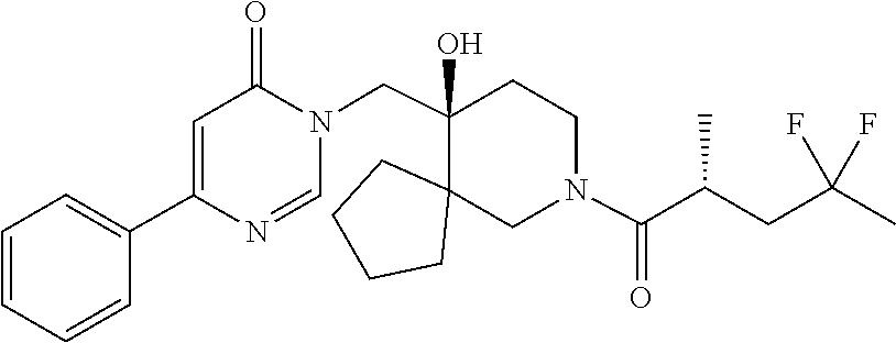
C1=NC(C2=CC=CC=C2)=CC(=O)N1CC1(O)C2(CCCC2)CN(C(=O)C(CC(F)(F)C)C)CC1
